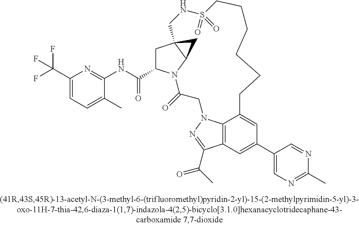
C1C23C(N(C(=O)CN4C5=C(C(C(C)=O)=N4)C=C(C4=CN=C(C)N=C4)C=C5CCCCCCS(=O)(=O)NC2)C1C(=O)NC1=NC(C(F)(F)F)=CC=C1C)C3
